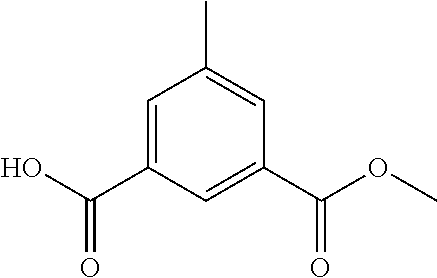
C1(C)=CC(C(OC)=O)=CC(C(O)=O)=C1
